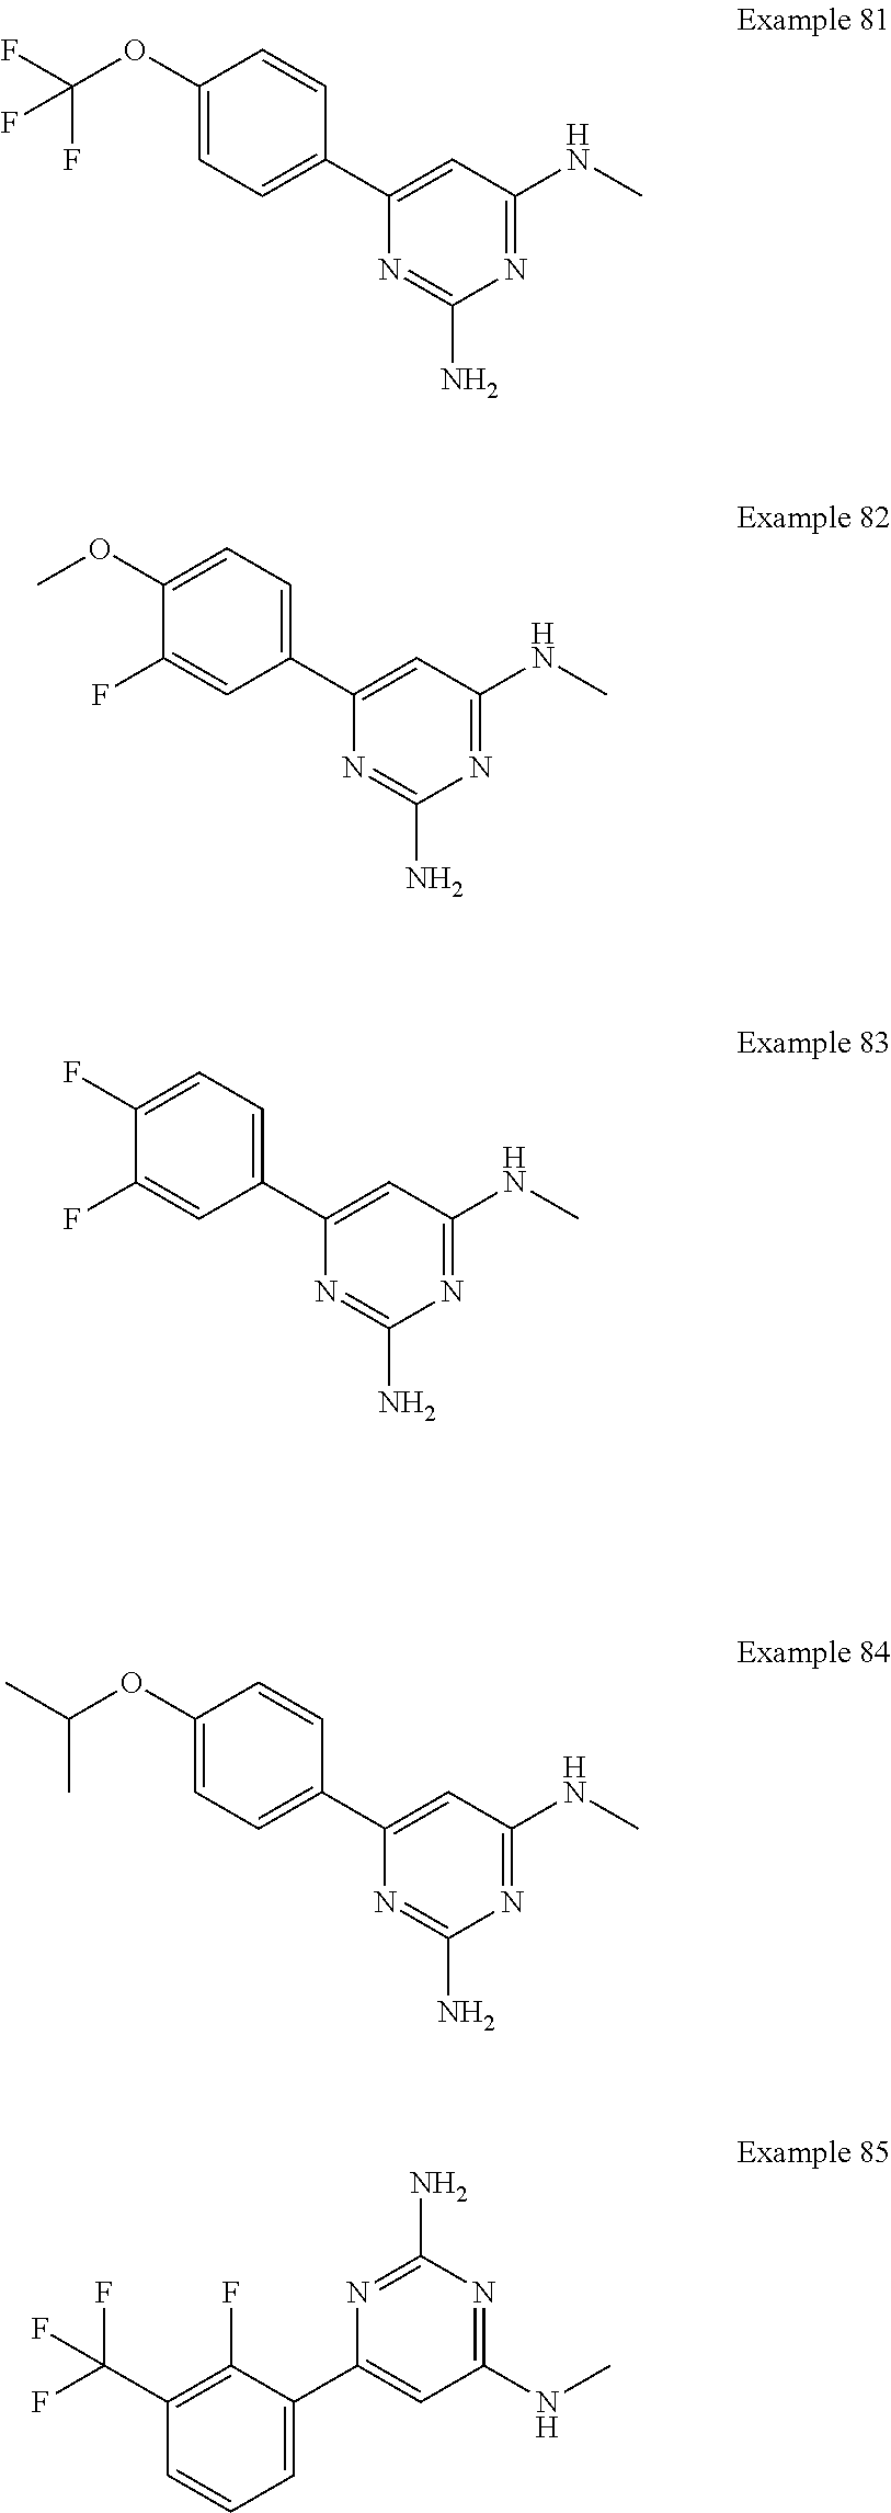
C1=C(OC(F)(F)F)C=CC(C2=CC(NC)=NC(N)=N2)=C1.C1(F)=CC(C2=CC(NC)=NC(N)=N2)=CC=C1OC.C1(F)=CC(C2=CC(NC)=NC(N)=N2)=CC=C1F.C1=C(OC(C)C)C=CC(C2=CC(NC)=NC(N)=N2)=C1.C1(NC)=NC(N)=NC(C2=CC=CC(C(F)(F)F)=C2F)=C1
